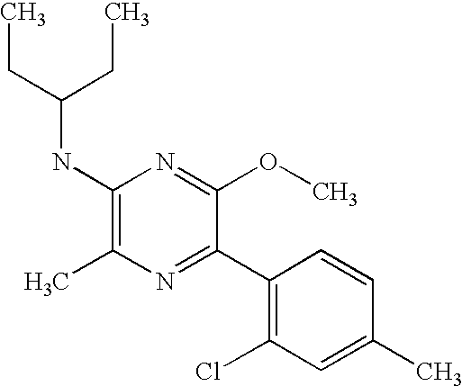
C1(NC(CC)CC)=C(C)N=C(C2=C(Cl)C=C(C)C=C2)C(OC)=N1
